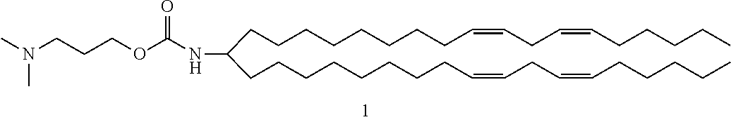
CCCCCC=CCC=CCCCCCCCCC(CCCCCCCCC=CCC=CCCCCC)NC(=O)OCCCN(C)C
